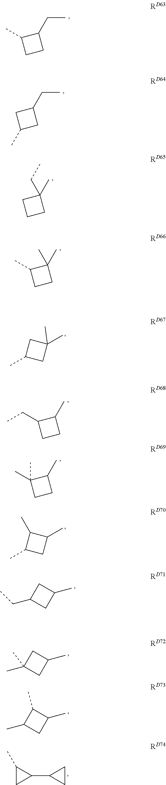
C1(CC)C(C)CC1.C1(CC)CC(C)C1.C1(C)(CC)CCC1.C1(C)(C)C(C)CC1.C1(C)(C)CC(C)C1.C1(C)C(CC)CC1.C1(C)C(C)(C)CC1.C1(C)C(C)C(C)C1.C1(C)CC(CC)C1.C1(C)CC(C)(C)C1.C1(C)C(C)C(C)C1.C1(C2CC2)C(C)C1
